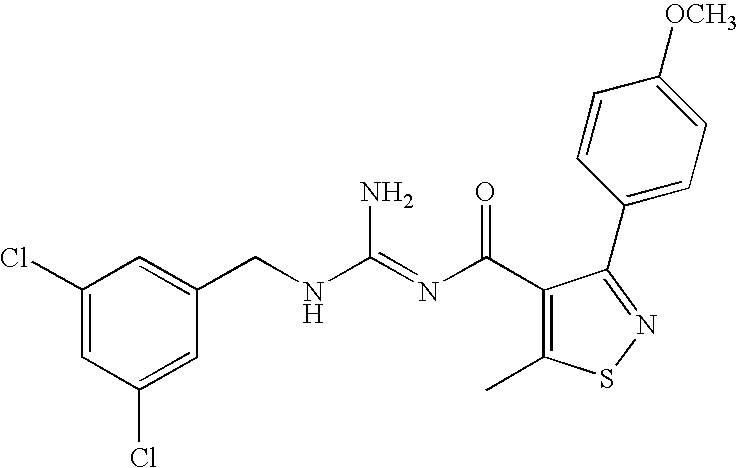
C1(Cl)=CC(Cl)=CC(CNC(=NC(C2=C(C)SN=C2C2=CC=C([OCH3])C=C2)=O)N)=C1
